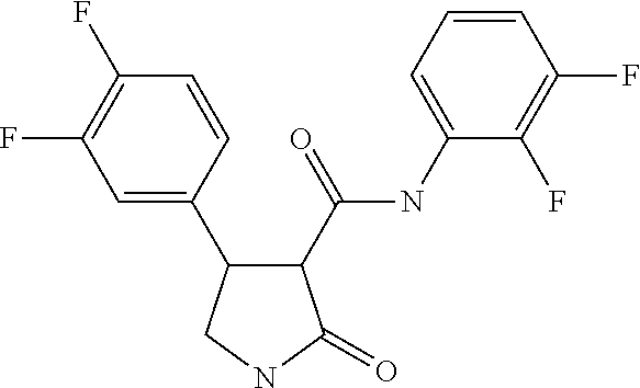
C1(F)=C(F)C=C(C2C(C(=O)NC3=CC=CC(F)=C3F)C(=O)NC2)C=C1
